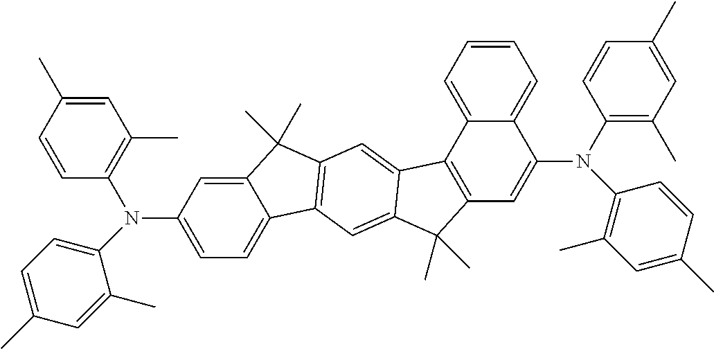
C1=C(N(C2=C(C)C=C(C)C=C2)C2=CC=C(C)C=C2C)C=C2C(=C1)C1=C(C2(C)C)C=C2C(=C1)C(C)(C)C1=C2C2=CC=CC=C2C(N(C2=C(C)C=C(C)C=C2)C2=C(C)C=C(C)C=C2)=C1
